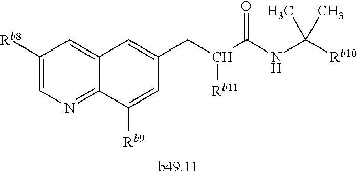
C1([Rb8])=CN=C2C(=C1)C=C(CC([Rb11])C(NC([Rb10])(C)C)=O)C=C2[Rb9]
